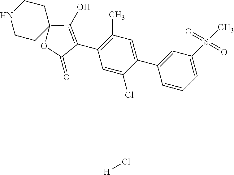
C1=C(S(=O)(=O)C)C=C(C2=CC(C)=C(C3=C(O)C4(OC3=O)CCNCC4)C=C2Cl)C=C1.Cl[H]
